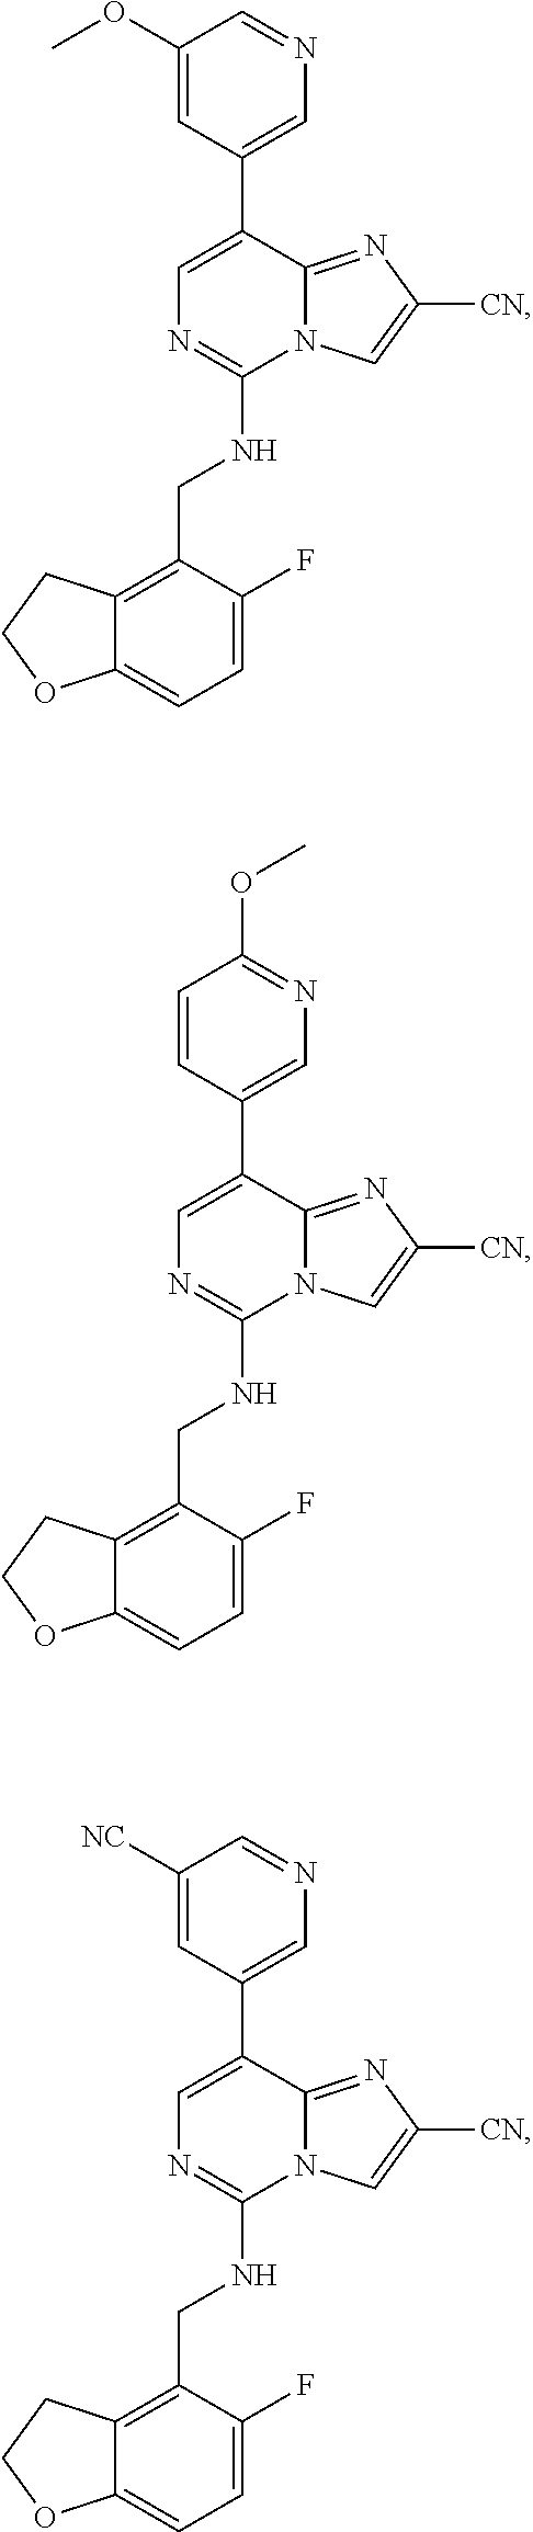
C1=C(F)C(CNC2=NC=C(C3=CN=CC(OC)=C3)C3=NC([CN])=CN23)=C2C(=C1)OCC2.C1=C(F)C(CNC2=NC=C(C3=CN=C(OC)C=C3)C3=NC([CN])=CN23)=C2C(=C1)OCC2.C1=C(F)C(CNC2=NC=C(C3=CN=CC([NC])=C3)C3=NC([CN])=CN23)=C2C(=C1)OCC2
